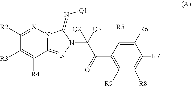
C1([R2])=[X]N2C(=NN(C(C(C3=C([R9])C([R8])=C([R7])C([R6])=C3[R5])=O)([Q2])[Q3])C2=N[Q1])C([R4])=C1[R3]
